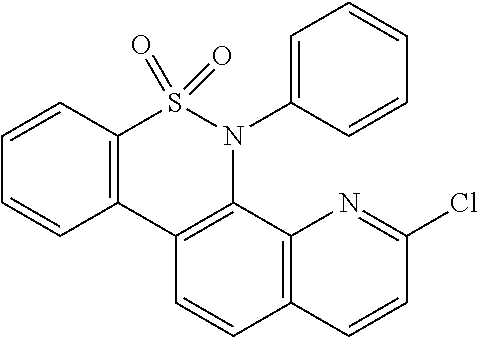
C12=C(C3=C(N(C4=CC=CC=C4)S1(=O)=O)C1=C(C=C3)C=CC(Cl)=N1)C=CC=C2
